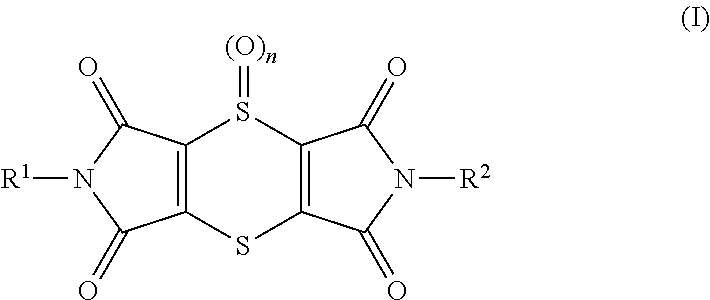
C12=C(C(=O)N([R1])C1=O)S(=[(O)n])C1=C(S2)C(=O)N([R2])C1=O
